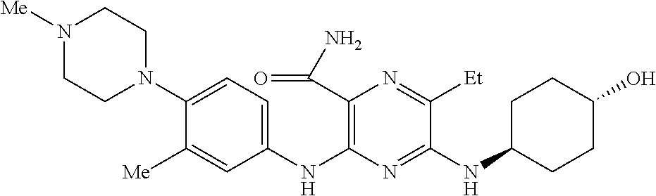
C1(NC2=C(C(N)=O)N=C([Et])C(NC3CCC(O)CC3)=N2)=CC=C(N2CCN([Me])CC2)C([Me])=C1
